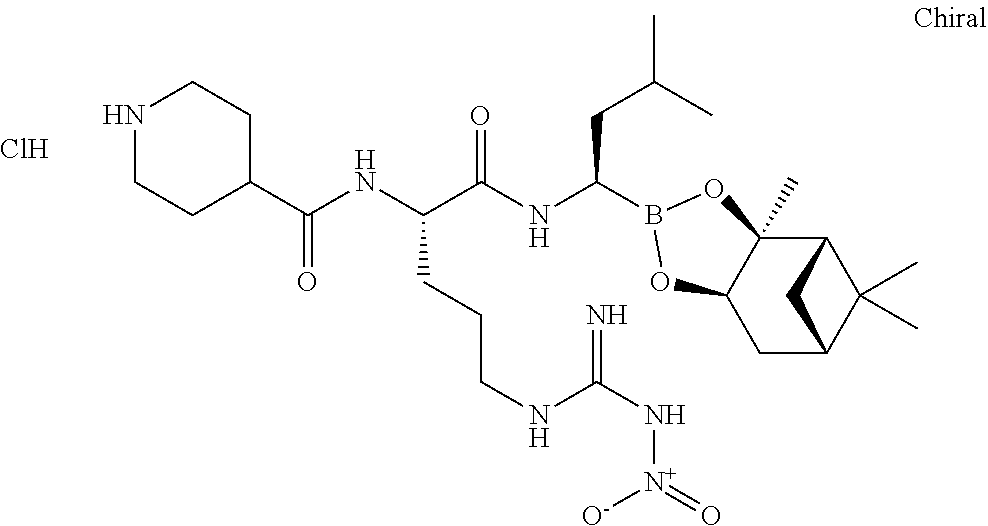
C1(C(NC(C(NC(CC(C)C)B2OC3(C)C4C(C)(C)C(CC3O2)C4)=O)CCCNC(N[N+](=O)[O-])=N)=O)CCNCC1.Cl
